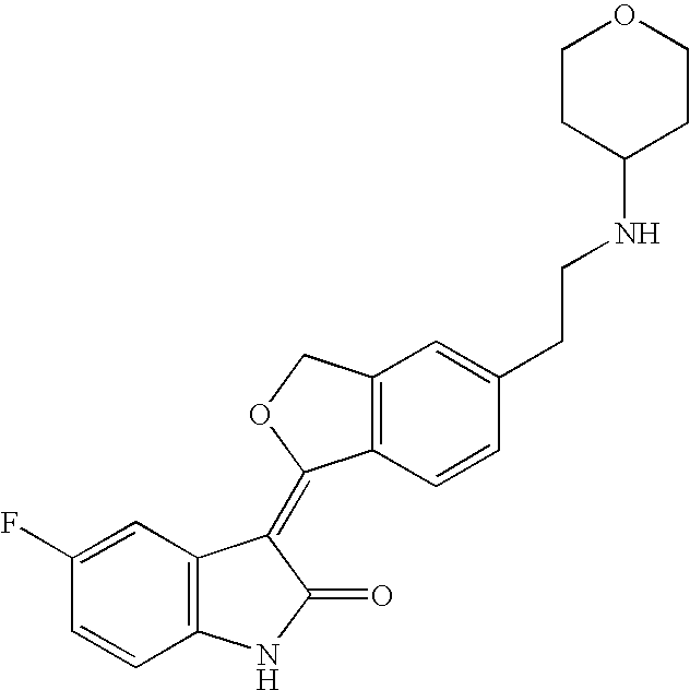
C1=C(F)C=CC2=C1C(=C1C3=C(CO1)C=C(CCNC1CCOCC1)C=C3)C(=O)N2
